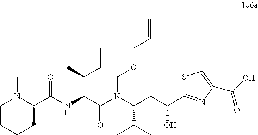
C(C(CC)C)(NC(C1CCCCN1C)=O)C(N(C(CC(O)C1=NC(C(O)=O)=CS1)C(C)C)COCC=C)=O
